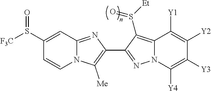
N12C(=NC(C3=NN4C(=C3S([Et])=O)C([Y1])=C([Y2])C([Y3])=C4[Y4])=C1[Me])C=C(S([F3C])=O)C=C2
